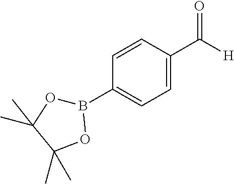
C1=CC(C([H])=O)=CC=C1B1OC(C)(C)C(C)(C)O1
